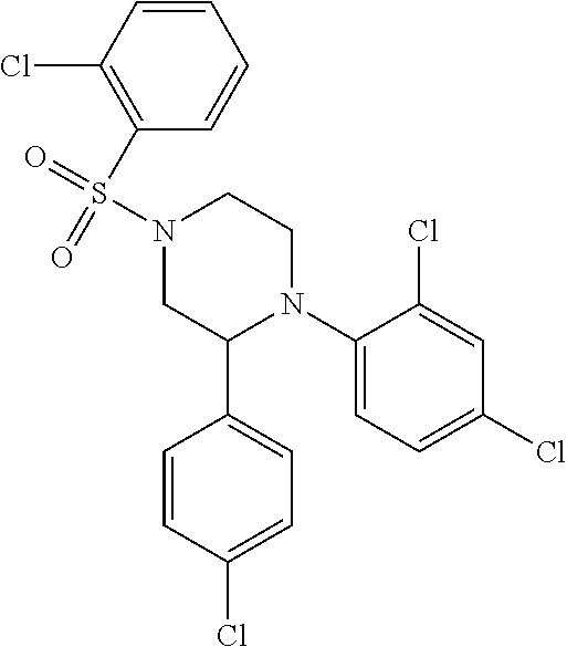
C1(N2CCN(S(=O)(=O)C3=C(Cl)C=CC=C3)CC2C2=CC=C(Cl)C=C2)=CC=C(Cl)C=C1Cl
